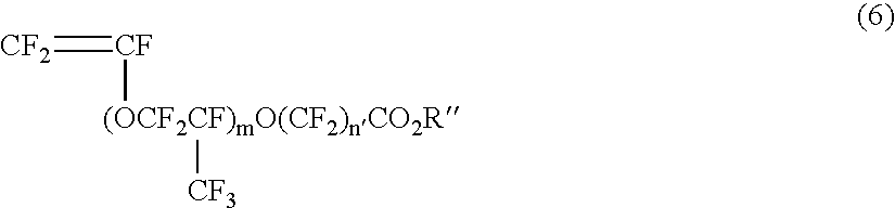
[(OCF2CF)mO(CF2)nCO2R]([CF3])[CF]=[CF2]
